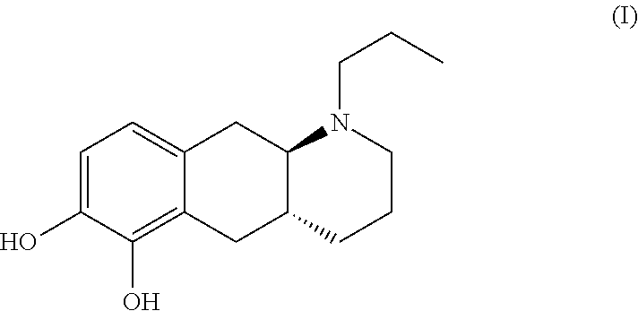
C1=C(O)C(O)=C2C(=C1)CC1C(C2)CCCN1CCC
